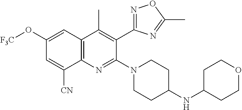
C1(O[F3C])=CC2=C(N=C(N3CCC(NC4CCOCC4)CC3)C(C3=NOC(C)=N3)=C2C)C([CN])=C1
